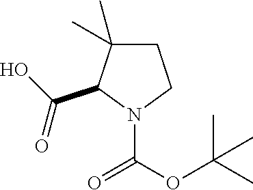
C1C(C)(C)C(C(O)=O)N(C(=O)OC(C)(C)C)C1
